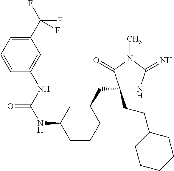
C1(CCC2CCCCC2)(CC2CC(NC(NC3=CC(C(F)(F)F)=CC=C3)=O)CCC2)NC(=N)N(C)C1=O
